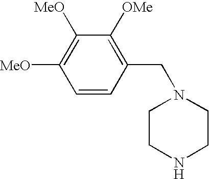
C1([OMe])=C(CN2CCNCC2)C=CC([MeO])=C1[MeO]
